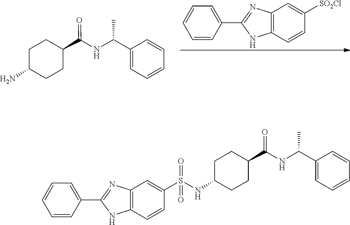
C1=CC(C2=NC3=C(N2)C=CC([SO2Cl])=C3)=CC=C1.C1C(N)CCC(C(NC(C2=CC=CC=C2)C)=O)C1.C1=CC(C2=NC3=C(N2)C=CC(S(=O)(=O)NC2CCC(C(NC(C4=CC=CC=C4)C)=O)CC2)=C3)=CC=C1
